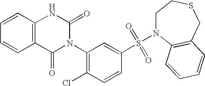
C1=CC2=C(C=C1)C(=O)N(C1=C(Cl)C=CC(S(=O)(=O)N3CCSCC4=C3C=CC=C4)=C1)C(=O)N2
